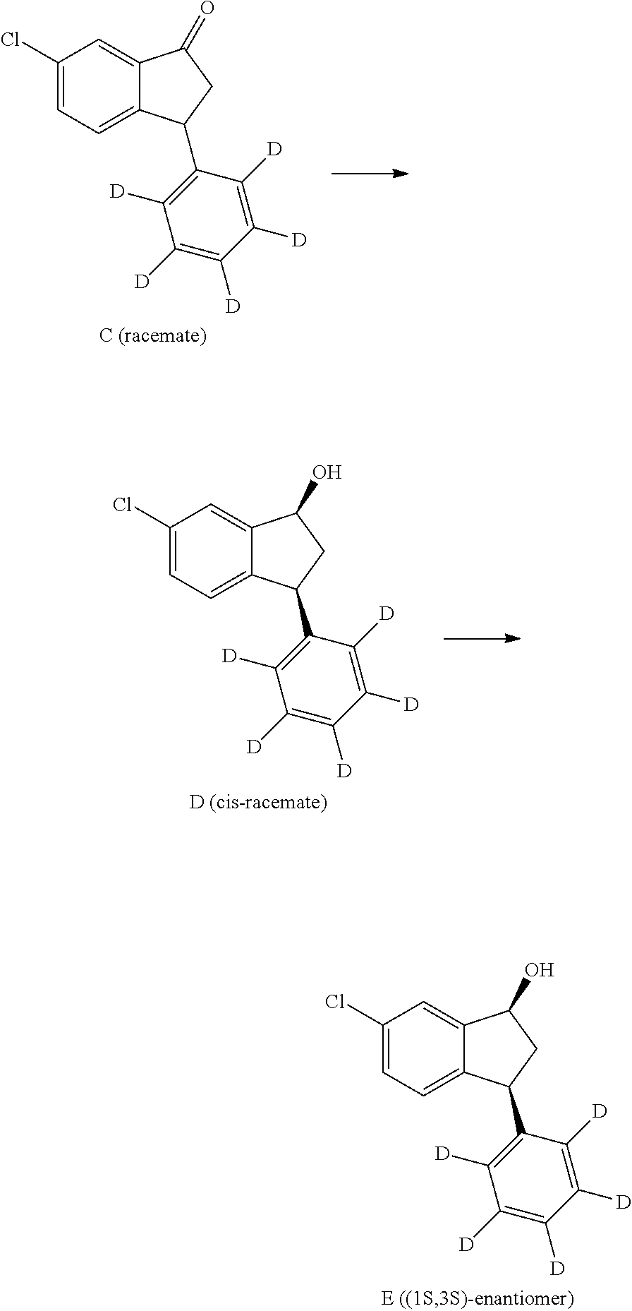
C1(Cl)=CC=C2C(=C1)C(O)CC2C1=C([D])C([D])=C([D])C([D])=C1[D].C1(Cl)=CC=C2C(=C1)C(=O)CC2C1=C([D])C([D])=C([D])C([D])=C1[D].C1(Cl)=CC=C2C(=C1)C(O)CC2C1=C([D])C([D])=C([D])C([D])=C1[D]
